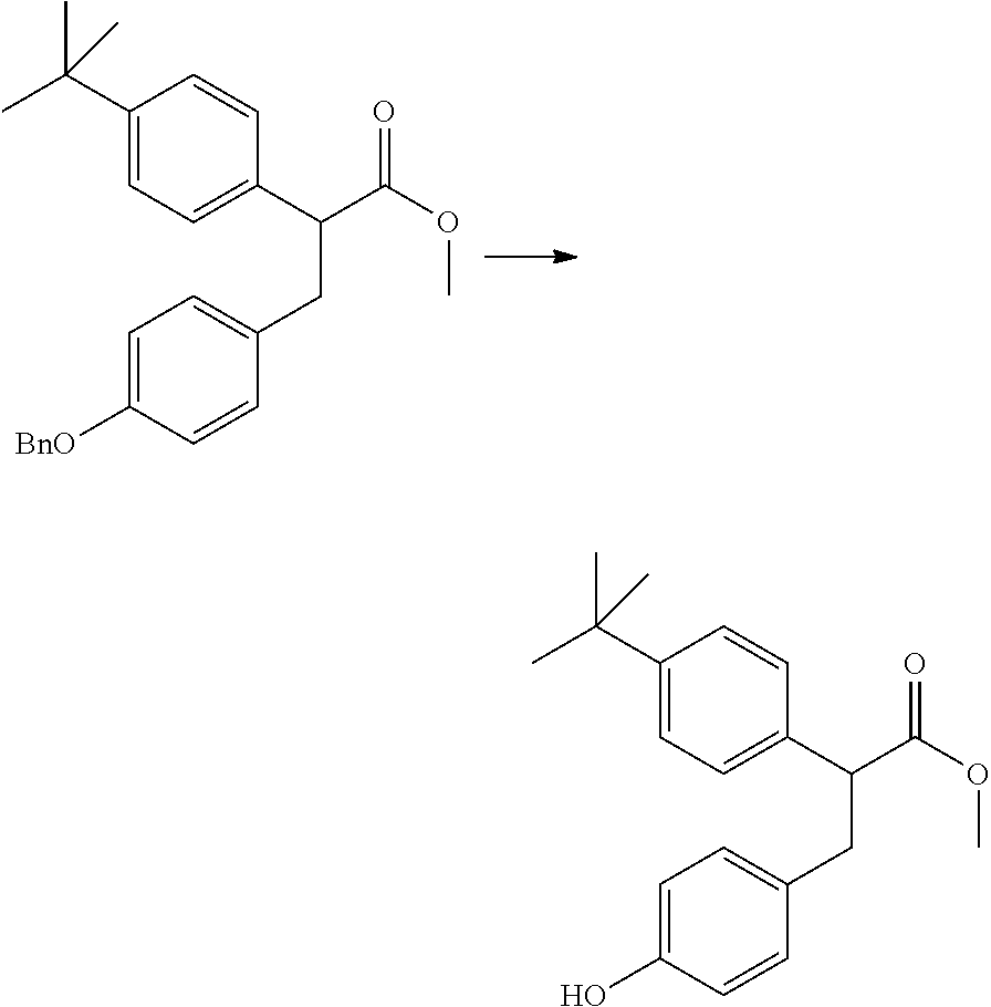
CC(C1=CC=C(C(C(OC)=O)CC2=CC=C([BnO])C=C2)C=C1)(C)C.CC(C1=CC=C(C(C(OC)=O)CC2=CC=C(O)C=C2)C=C1)(C)C
